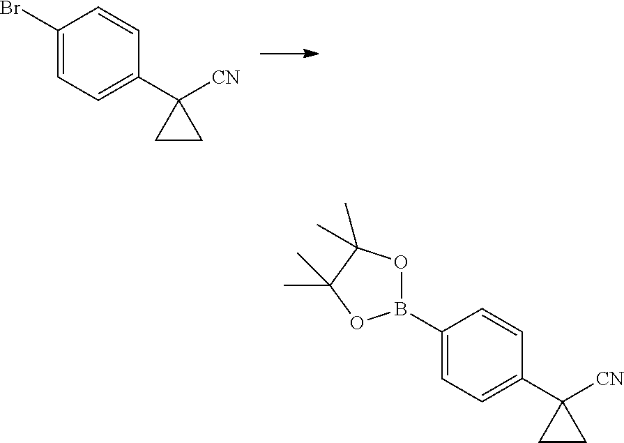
C1(Br)=CC=C(C2([CN])CC2)C=C1.C1(B2OC(C)(C)C(C)(C)O2)=CC=C(C2([CN])CC2)C=C1
